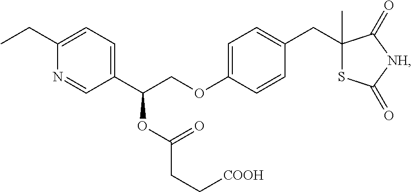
C1(CC)=CC=C(C(COC2=CC=C(CC3(C)SC(=O)[NH]C3=O)C=C2)OC(CC[COOH])=O)C=N1
